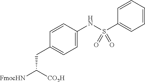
C1(CC([FmocHN])[CO2H])=CC=C(NS(C2=CC=CC=C2)(=O)=O)C=C1
